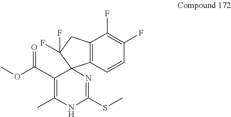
C12=C(CC(F)(F)C13N=C(SC)NC(C)=C3C(=O)OC)C(F)=C(F)C=C2
